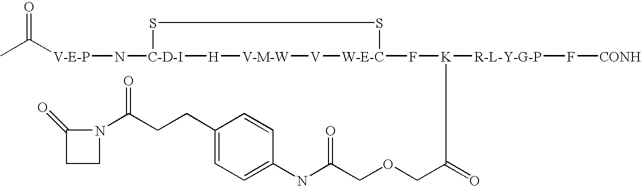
[V-E-P](N[C-D-I]1SS[W-E-C](F[K]([R-L-Y-G-P]F[CONH])C(COCC(NC2=CC=C(CCC(N3C(=O)CC3)=O)C=C2)=O)=O)[V][V-M-W][H]1)C(C)=O
